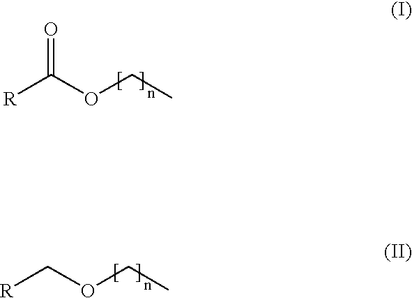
[R]C(OCC)=O.[R]COCC
